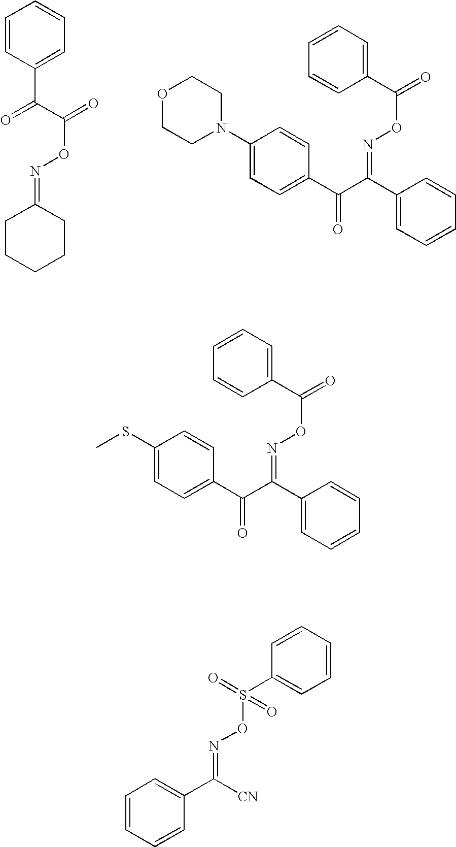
C1=CC(C(=O)C(=O)ON=C2CCCCC2)=CC=C1.C1(N2CCOCC2)=CC=C(C(C(C2=CC=CC=C2)=NOC(=O)C2=CC=CC=C2)=O)C=C1.C1(SC)=CC=C(C(C(C2=CC=CC=C2)=NOC(=O)C2=CC=CC=C2)=O)C=C1.C1=CC=CC(C([CN])=NOS(C2=CC=CC=C2)(=O)=O)=C1
